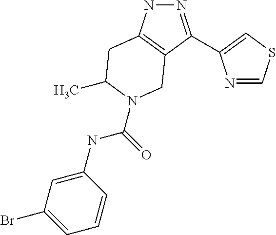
N1N=C(C2=CSC=N2)C2=C1CC(C)N(C(=O)NC1=CC(Br)=CC=C1)C2
